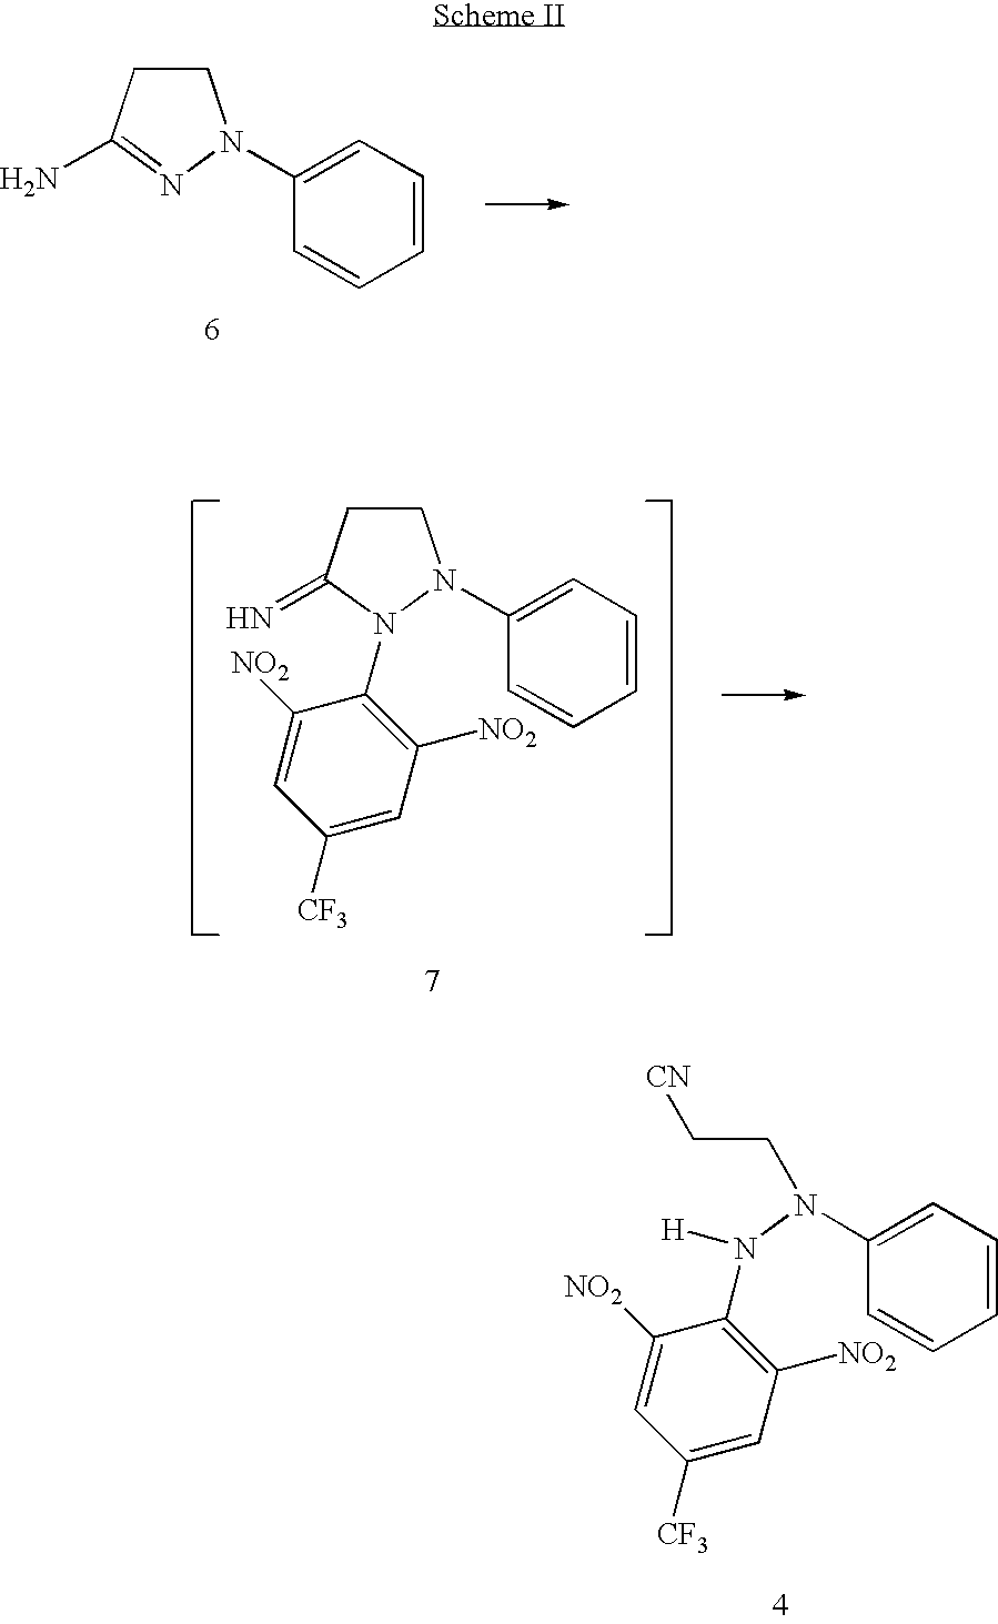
C1CC(N)=NN1C1=CC=CC=C1.C1CC(=N)N(C2=C([NO2])C=C([CF3])C=C2[NO2])N1C1=CC=CC=C1.N(N(C1=CC=CC=C1)CC[CN])(C1=C([NO2])C=C([CF3])C=C1[NO2])[H]
